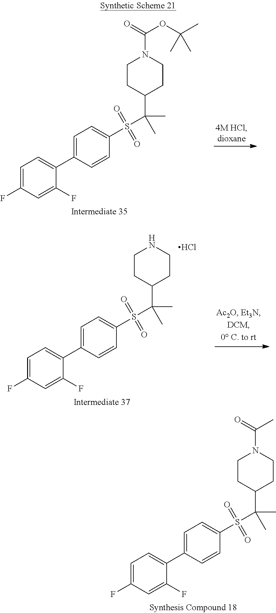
C1=C(C2=CC=C(F)C=C2F)C=CC(S(C(C2CCN(C(=O)OC(C)(C)C)CC2)(C)C)(=O)=O)=C1.C1=C(C2=CC=C(F)C=C2F)C=CC(S(C(C2CCNCC2)(C)C)(=O)=O)=C1.Cl.C1=C(C2=CC=C(F)C=C2F)C=CC(S(C(C2CCN(C(=O)C)CC2)(C)C)(=O)=O)=C1
